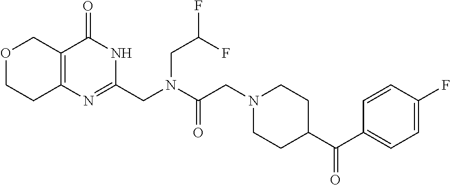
C1=C(F)C=CC(C(C2CCN(CC(=O)N(CC3=NC4=C(C(=O)N3)COCC4)CC(F)F)CC2)=O)=C1
